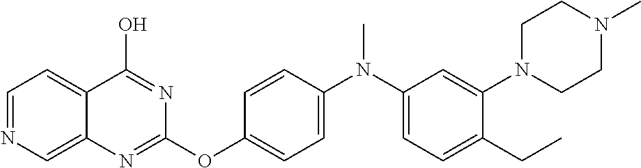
C1=NC=C2C(=C1)C(O)=NC(OC1=CC=C(N(C)C3=CC=C(CC)C(N4CCN(C)CC4)=C3)C=C1)=N2
